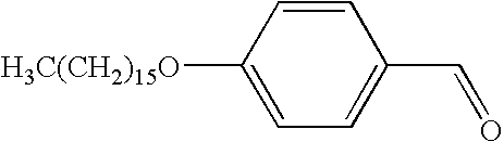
[H3C(CH2)15O]C1=CC=C(C=O)C=C1
